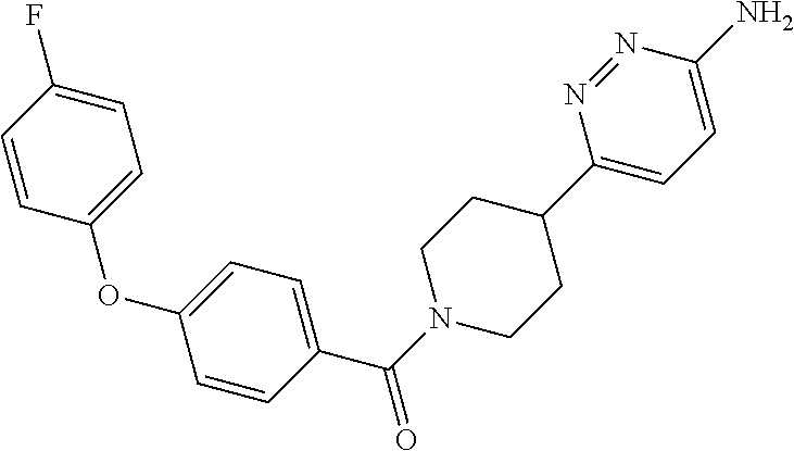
C1=CC(F)=CC=C1OC1=CC=C(C(N2CCC(C3=CC=C(N)N=N3)CC2)=O)C=C1
